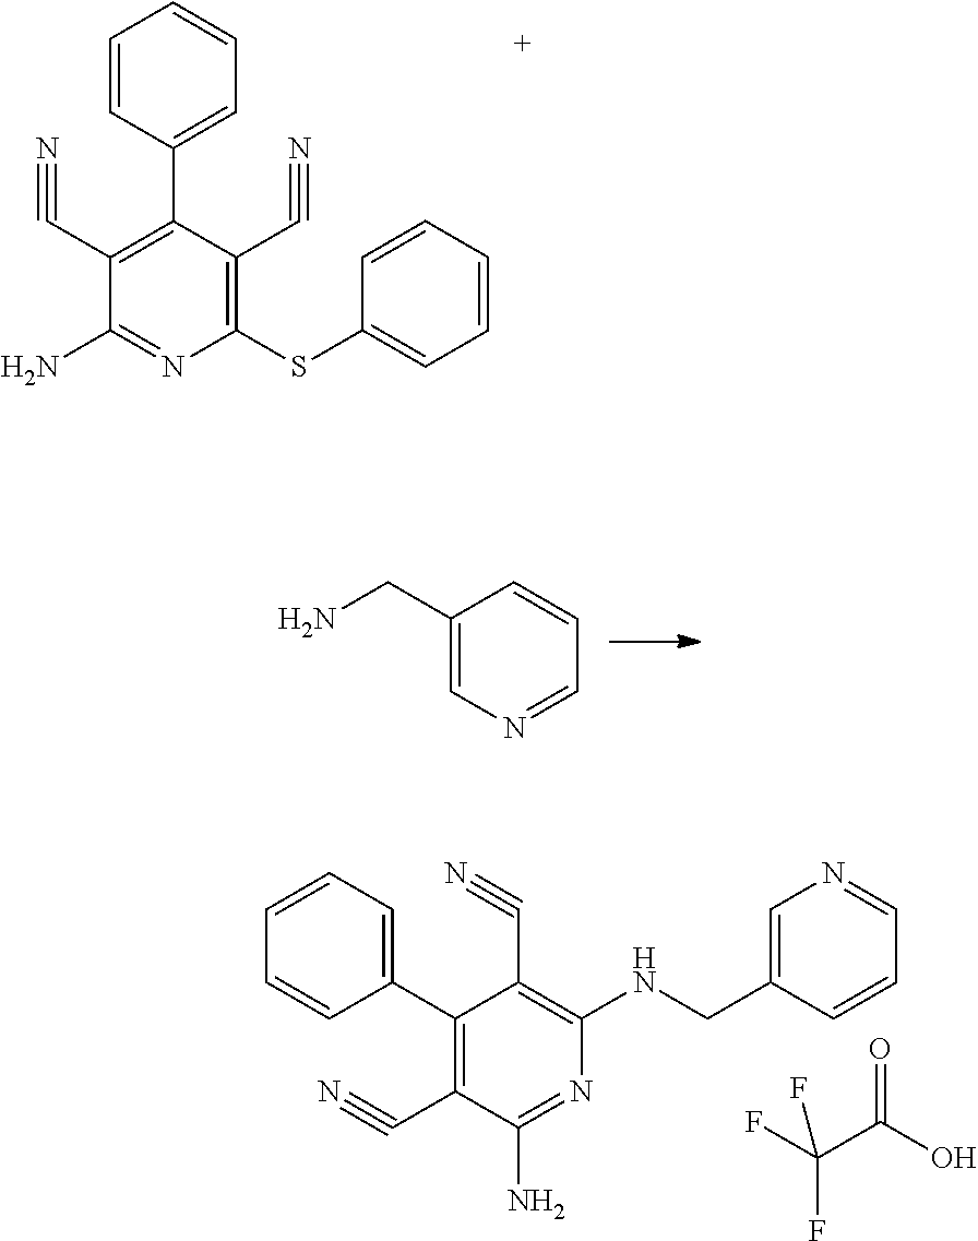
C1=CC(C2=C(C#N)C(N)=NC(SC3=CC=CC=C3)=C2C#N)=CC=C1.C1(CN)=CN=CC=C1.NC1=NC(NCC2=CN=CC=C2)=C(C#N)C(C2=CC=CC=C2)=C1C#N.C(F)(F)(C(O)=O)F
